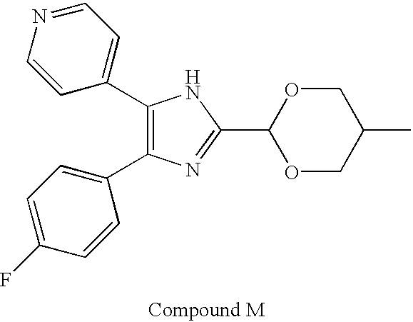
C1(C2=CC=NC=C2)=C(C2=CC=C(F)C=C2)N=C(C2OCC(C)CO2)N1
